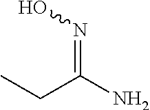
N(=C(N)CC)O
